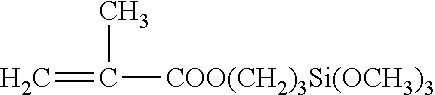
CC(=C)[COO(CH2)3Si(OCH3)3]
